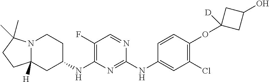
C12([H])N(C(C)(C)CC1)CCC(NC1=C(F)C=NC(NC3=CC(Cl)=C(OC4([D])CC(O)C4)C=C3)=N1)C2
